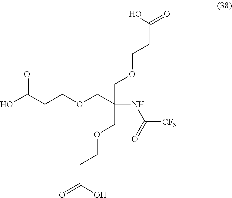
OC(CCOCC(NC(=O)[CF3])(COCCC(=O)O)COCCC(=O)O)=O
